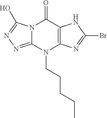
N12C(=NN=C1O)N(CCCCC)C1=C(C2=O)NC(Br)=N1
